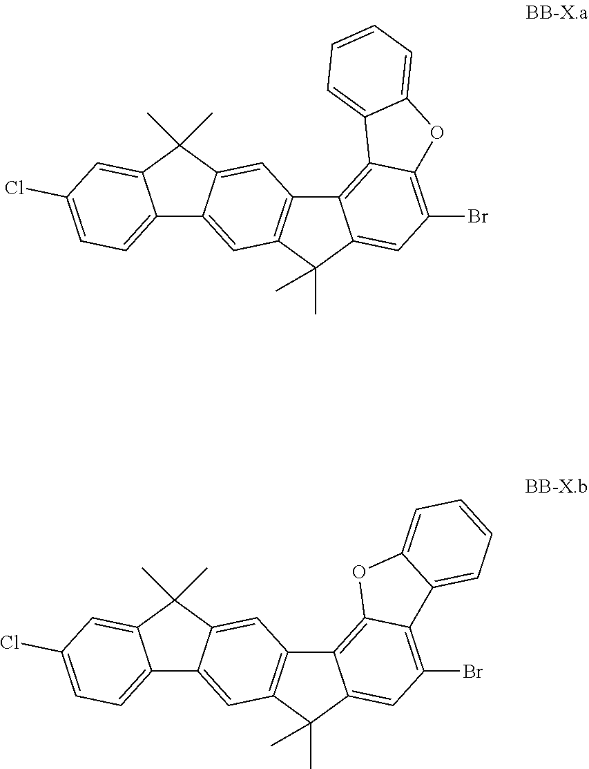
C12=CC=C(Cl)C=C1C(C)(C)C1=CC3=C(C=C21)C(C)(C)C1=CC(Br)=C2C(=C31)C1=CC=CC=C1O2.C12=CC=C(Cl)C=C1C(C)(C)C1=CC3=C(C=C21)C(C)(C)C1=CC(Br)=C2C(=C31)OC1=CC=CC=C21
